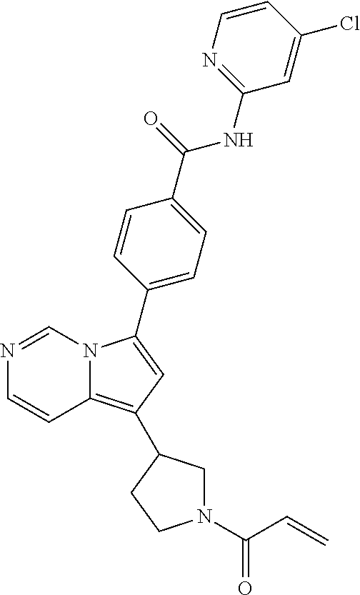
C12=C(C3CN(C(C=C)=O)CC3)C=C(C3=CC=C(C(=O)NC4=NC=CC(Cl)=C4)C=C3)N1C=NC=C2
